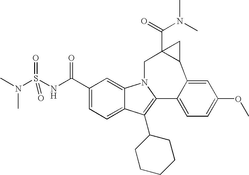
N(C(=O)C12C(C3=CC(OC)=CC=C3C3=C(C4CCCCC4)C4=CC=C(C(=O)NS(N(C)C)(=O)=O)C=C4N3C1)C2)(C)C
